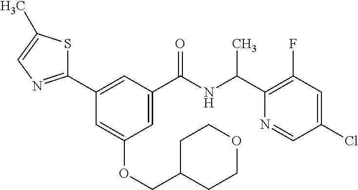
C1(C2=NC=C(C)S2)=CC(C(NC(C2=C(F)C=C(Cl)C=N2)C)=O)=CC(OCC2CCOCC2)=C1
